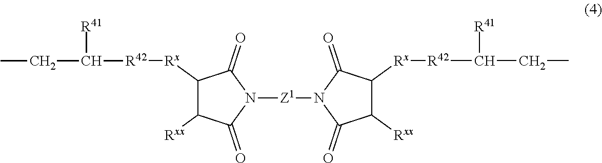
N1([Z1]N2C(=O)C([Rxx])C([Rx][R42]C(CC)[R41])C2=O)C(=O)C([Rx][R42]C(CC)[R41])C([Rxx])C1=O
